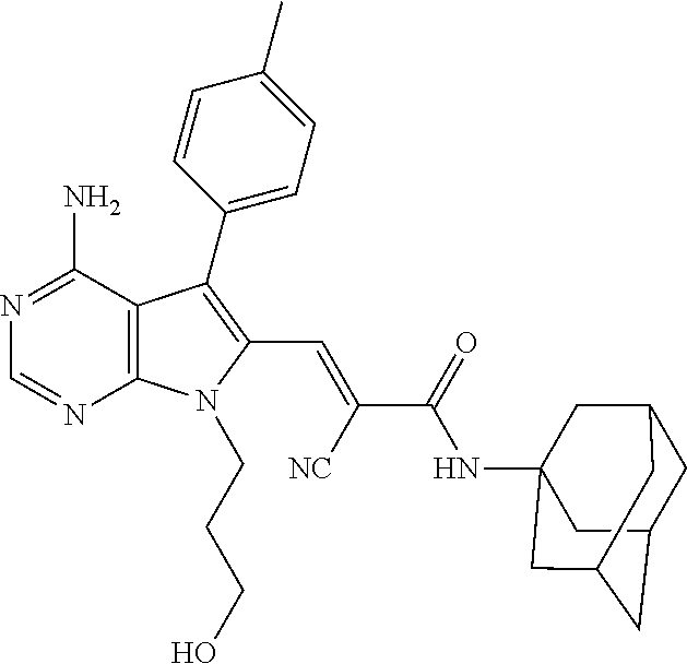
N1=C(N)C2=C(N=C1)N(CCCO)C(C=C(C(=O)NC13CC4CC(CC(C1)C4)C3)[NC])=C2C1=CC=C(C)C=C1
